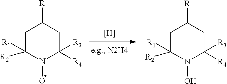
[H].C1C([R2])([R1])N(O)C([R3])([R4])CC1[R].C1C([R2])([R1])N(O)C([R3])([R4])CC1[R]
